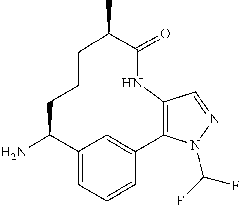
C12=CC=CC(=C1)C1=C(C=NN1C(F)F)NC(=O)C(C)CCCC2N
